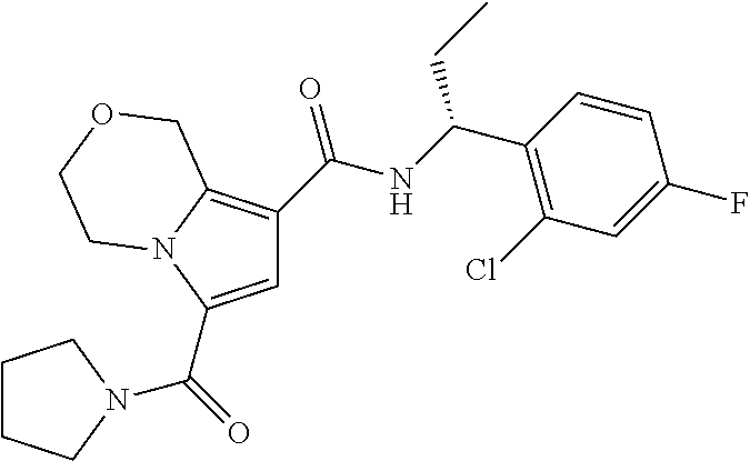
C1=C(C(=O)N2CCCC2)N2C(=C1C(NC(C1=C(Cl)C=C(F)C=C1)CC)=O)COCC2
